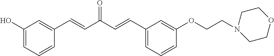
C1(O)=CC=CC(C=CC(C=CC2=CC=CC(OCCN3CCOCC3)=C2)=O)=C1
